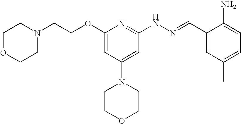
N1(CCOC2=CC(N3CCOCC3)=CC(NN=CC3=CC(C)=CC=C3N)=N2)CCOCC1
